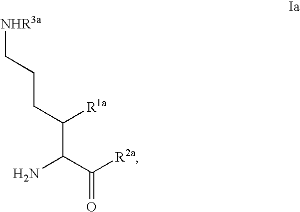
[NHR3a]CCCC(C(C([R2a])=O)N)[R1a]
